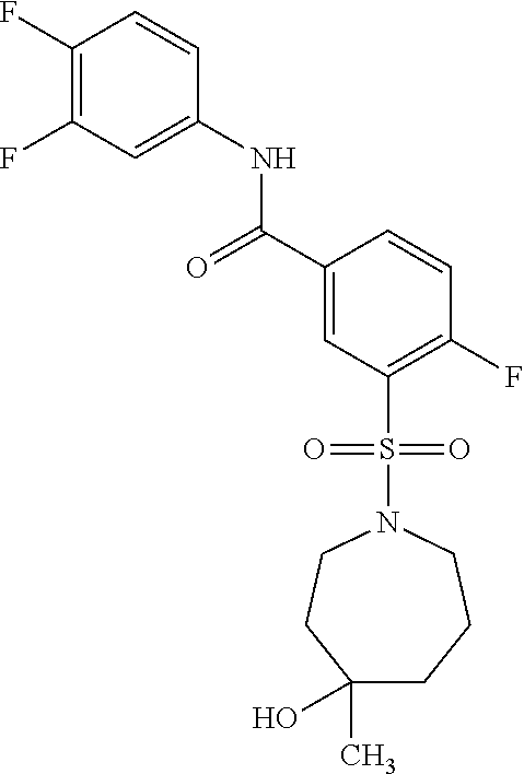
C1(F)=C(F)C=C(NC(=O)C2=CC(S(=O)(=O)N3CCC(C)(O)CCC3)=C(F)C=C2)C=C1
